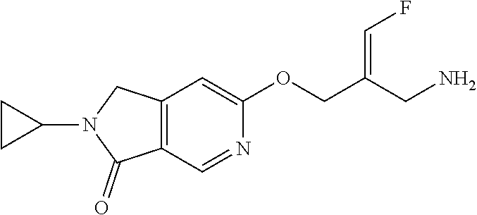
C12=C(C=NC(OCC(CN)=CF)=C1)C(=O)N(C1CC1)C2
